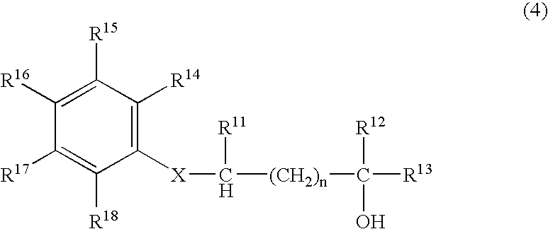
C1([X]C([(CH2)n]C([R13])([R12])O)[R11])=C([R14])C([R15])=C([R16])C([R17])=C1[R18]
